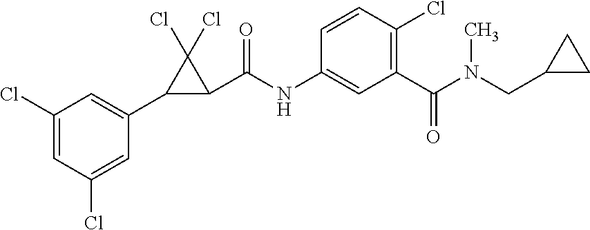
C1(Cl)=CC(Cl)=CC(C2C(C(NC3=CC(C(N(C)CC4CC4)=O)=C(Cl)C=C3)=O)C2(Cl)Cl)=C1
